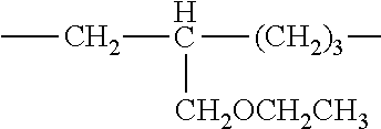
C([(CH2)3]C)(CC)[CH2OCH2CH3]
